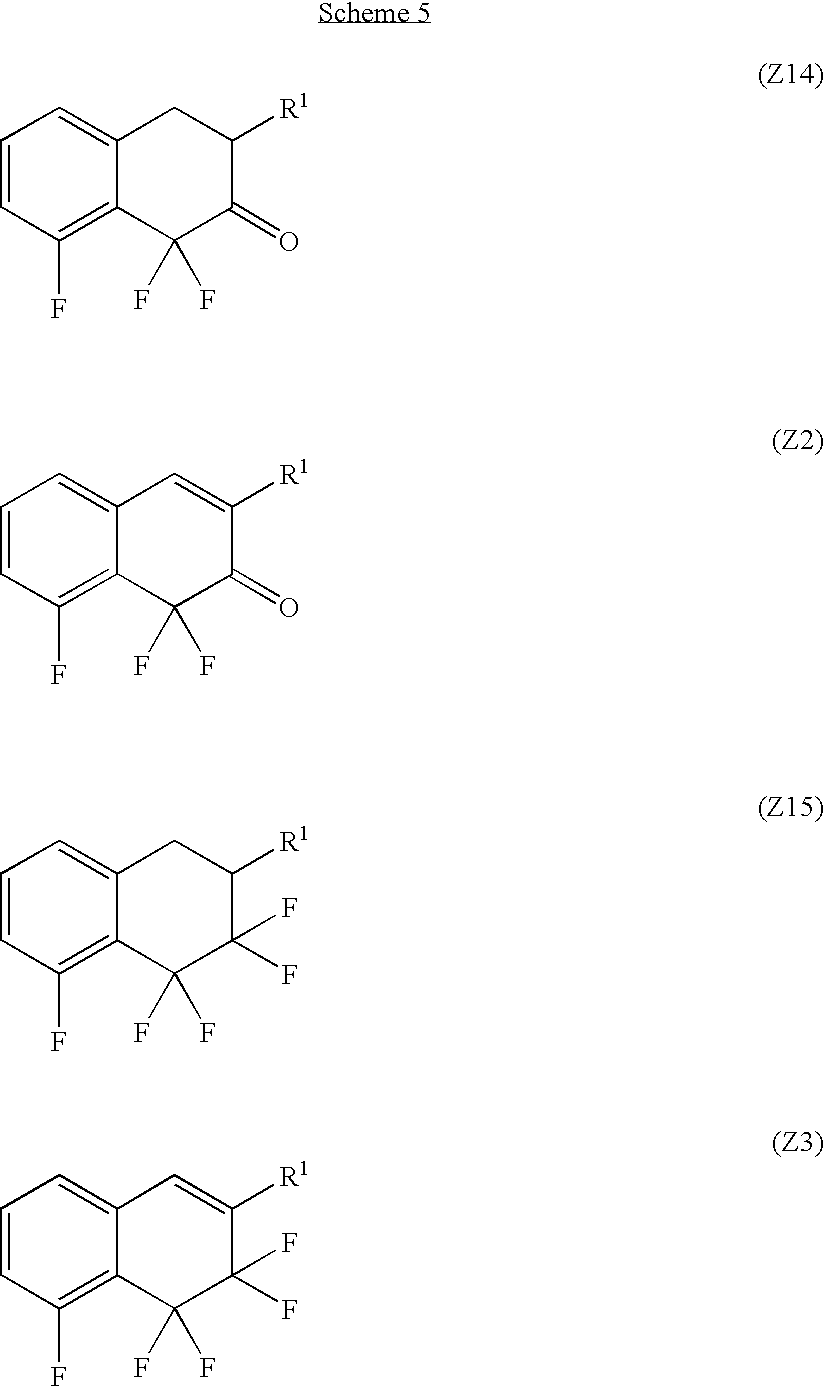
C1=CC(F)=C2C(=C1)C=C([R1])C(=O)C2(F)F.C1=CC(F)=C2C(=C1)C=C([R1])C(F)(F)C2(F)F.C1=CC(F)=C2C(=C1)CC([R1])C(=O)C2(F)F.C1=CC(F)=C2C(=C1)CC([R1])C(F)(F)C2(F)F
